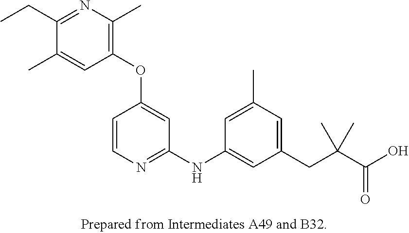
C1(OC2=CC(NC3=CC(CC(C(O)=O)(C)C)=CC(C)=C3)=NC=C2)=C(C)N=C(CC)C(C)=C1
